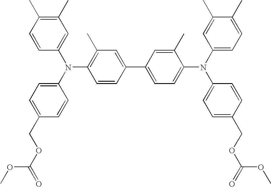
C1(C)=C(C)C=CC(N(C2=CC=C(COC(OC)=O)C=C2)C2=C(C)C=C(C3=CC=C(N(C4=CC=C(C)C(C)=C4)C4=CC=C(COC(=O)OC)C=C4)C(C)=C3)C=C2)=C1
